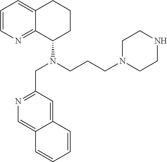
C1=CN=C2C(=C1)CCCC2N(CCCN1CCNCC1)CC1=NC=C2C(=C1)C=CC=C2
